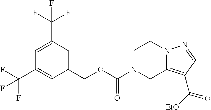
C1(COC(N2CC3=C(C(=O)[EtO])C=NN3CC2)=O)=CC(C(F)(F)F)=CC(C(F)(F)F)=C1
